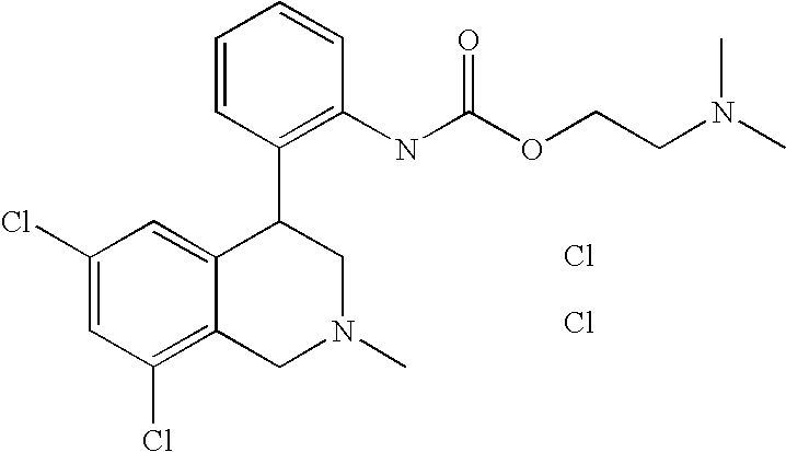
Cl.Cl.C1(Cl)=CC(Cl)=C2C(=C1)C(C1=C(NC(=O)OCCN(C)C)C=CC=C1)CN(C)C2
